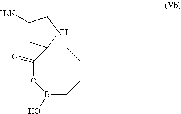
B1(O)CCCCC2(C(=O)O1)CC(N)CN2
